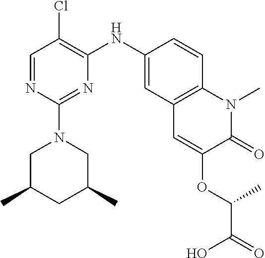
C1=NC(N2CC(C)CC(C)C2)=NC(NC2=CC3=C(C=C2)N(C)C(=O)C(OC(C(=O)O)C)=C3)=C1Cl
